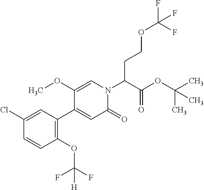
C1=C(Cl)C=CC(OC(F)(F)[H])=C1C1=CC(=O)N(C(C(OC(C)(C)C)=O)CCOC(F)(F)F)C=C1OC
